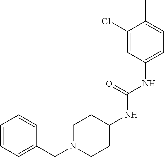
C1=C(NC(NC2CCN(CC3=CC=CC=C3)CC2)=O)C=C(Cl)C(C)=C1
